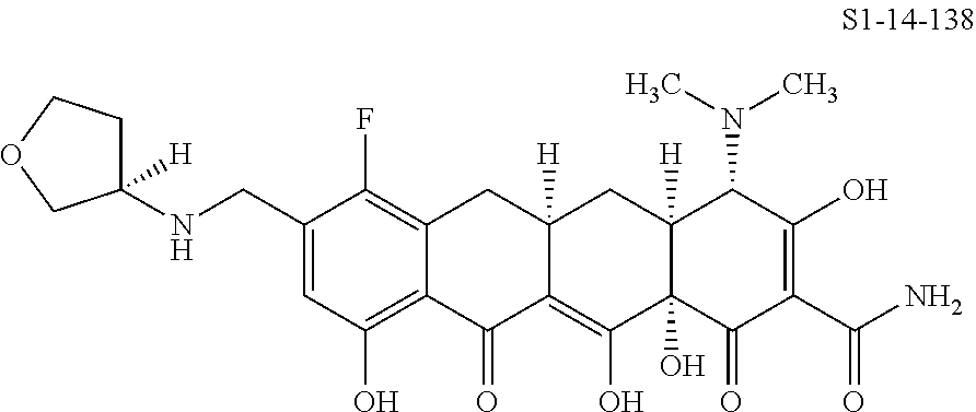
C1(CNC2([H])CCOC2)=CC(O)=C2C(=C1F)CC1([H])C(=C(O)C3(O)C([H])(C1)C(N(C)C)C(O)=C(C(N)=O)C3=O)C2=O
